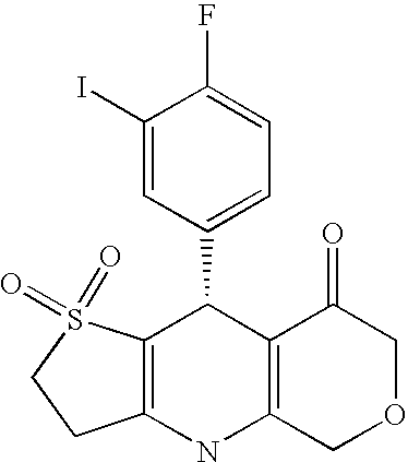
C12=C(S(=O)(=O)CC1)C(C1=CC=C(F)C(I)=C1)C1=C(N2)COCC1=O
